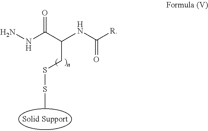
CSSCC(C(NN)=O)NC([R])=O
